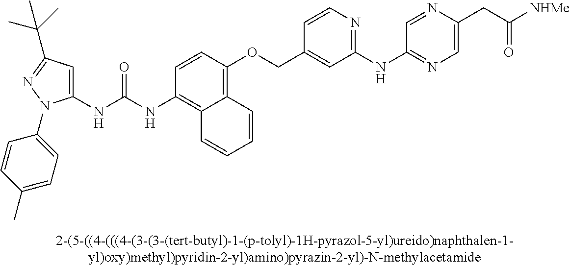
C1(NC(NC2=C3C(=C(OCC4=CC(NC5=NC=C(CC([NHMe])=O)N=C5)=NC=C4)C=C2)C=CC=C3)=O)=CC(C(C)(C)C)=NN1C1=CC=C(C)C=C1
